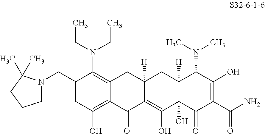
C1(CN2CCCC2(C)C)=CC(O)=C2C(=C1N(CC)CC)CC1([H])C(=C(O)C3(O)C([H])(C1)C(N(C)C)C(O)=C(C(N)=O)C3=O)C2=O
